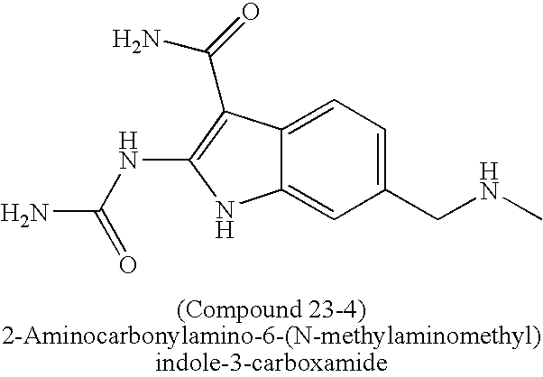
C12=CC=C(CNC)C=C1NC(NC(N)=O)=C2C(=O)N
